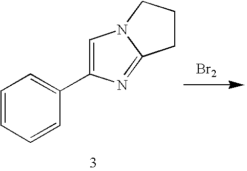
C1=CC=CC(C2=CN3C(=N2)CCC3)=C1.[Br2]
